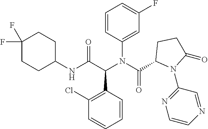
C1(N(C(C2N(C3=NC=CN=C3)C(=O)CC2)=O)C(C(NC2CCC(F)(F)CC2)=O)C2=C(Cl)C=CC=C2)=CC(F)=CC=C1
